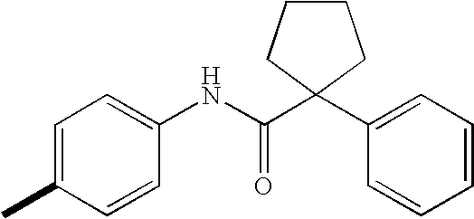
C1=CC(NC(C2(C3=CC=CC=C3)CCCC2)=O)=CC=C1C
